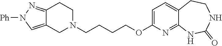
C1N(CCCCOC2=CC=C3C(=N2)NC(=O)NCC3)CCC2=NN([Ph])C=C12
